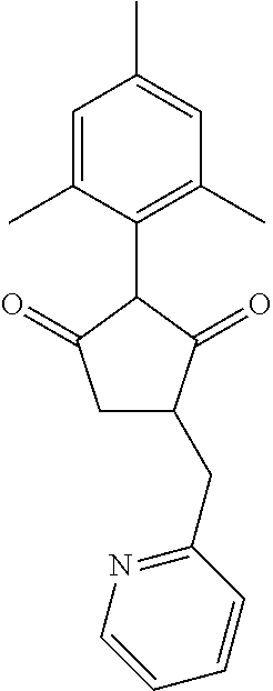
C1=C(C)C(C2C(=O)CC(CC3=NC=CC=C3)C2=O)=C(C)C=C1C
